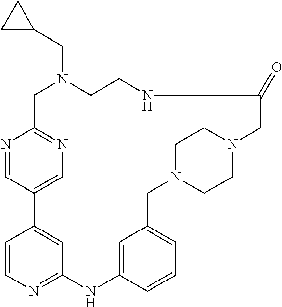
C1C2=NC=C(C=N2)C2=CC(=NC=C2)NC2=CC(=CC=C2)CN2CCN(CC2)CC(=O)NCCN1CC1CC1
